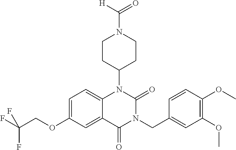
C1=C(OCC(F)(F)F)C=C2C(=C1)N(C1CCN(C(=O)[H])CC1)C(=O)N(CC1=CC(OC)=C(OC)C=C1)C2=O
